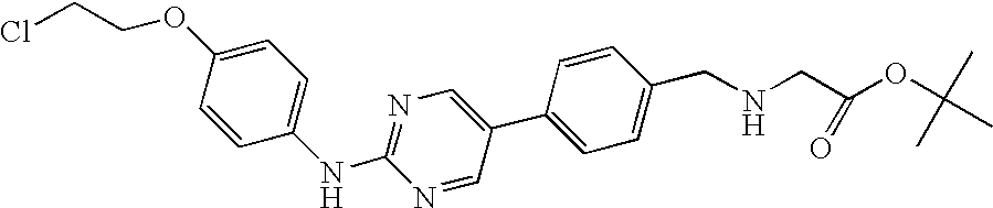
C1=CC(OCCCl)=CC=C1NC1=NC=C(C2=CC=C(CNCC(OC(C)(C)C)=O)C=C2)C=N1
